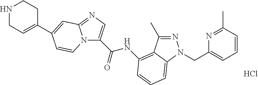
Cl.N12C(C(=O)NC3=C4C(=CC=C3)N(CC3=CC=CC(C)=N3)N=C4C)=CN=C1C=C(C1=CCNCC1)C=C2
